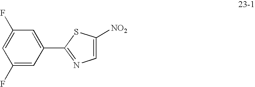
[NO2]C1=CN=C(C2=CC(F)=CC(F)=C2)S1
